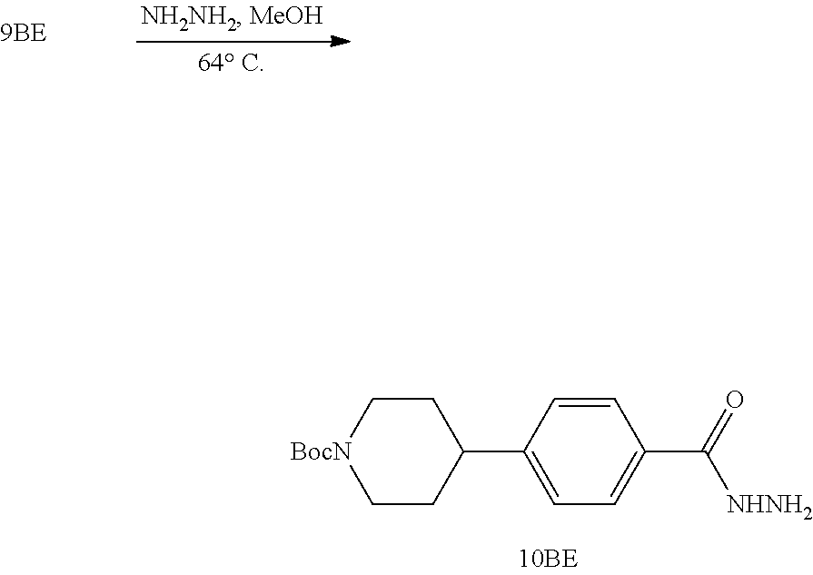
C1=CC(C2CC[BocN]CC2)=CC=C1C(=O)[NHNH2]
